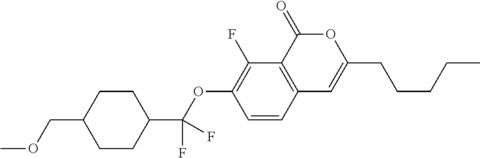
C1=CC2=C(C(F)=C1OC(C1CCC(COC)CC1)(F)F)C(=O)OC(CCCCC)=C2
